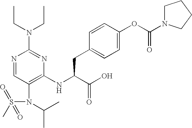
N1=CC(N(C(C)C)S(C)(=O)=O)=C(NC(C(O)=O)CC2=CC=C(OC(N3CCCC3)=O)C=C2)N=C1N(CC)CC
